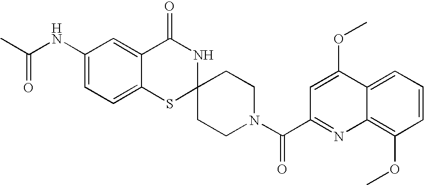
C1(NC(C)=O)=CC=C2C(=C1)C(=O)NC1(S2)CCN(C(C2=NC3=C(OC)C=CC=C3C(OC)=C2)=O)CC1
